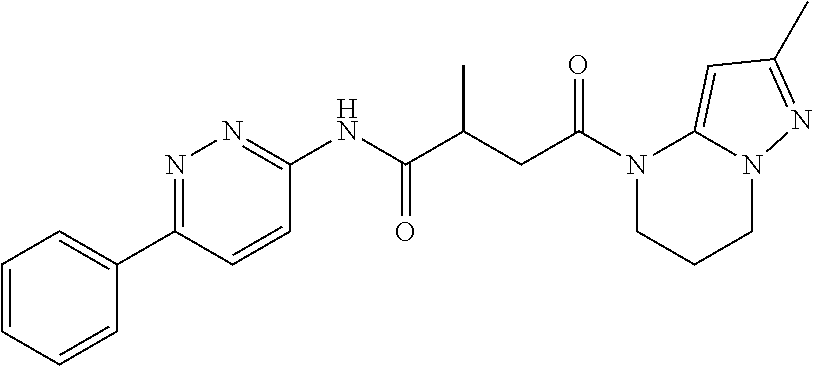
C1=CC=CC(C2=NN=C(NC(C(CC(N3CCCN4C3=CC(C)=N4)=O)C)=O)C=C2)=C1
